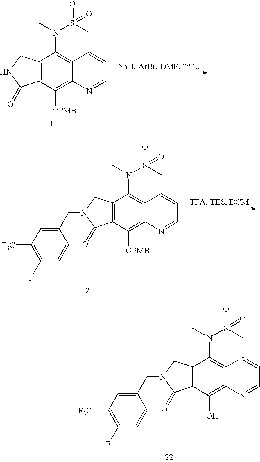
C12=C(C([OPMB])=C3C(=C1N(C)S(C)(=O)=O)C=CC=N3)C(=O)NC2.C12=C(C(O)=C3C(=C1N(C)S(C)(=O)=O)C=CC=N3)C(=O)N(CC1=CC([F3C])=C(F)C=C1)C2.C12=C(C([OPMB])=C3C(=C1N(C)S(C)(=O)=O)C=CC=N3)C(=O)N(CC1=CC([F3C])=C(F)C=C1)C2
